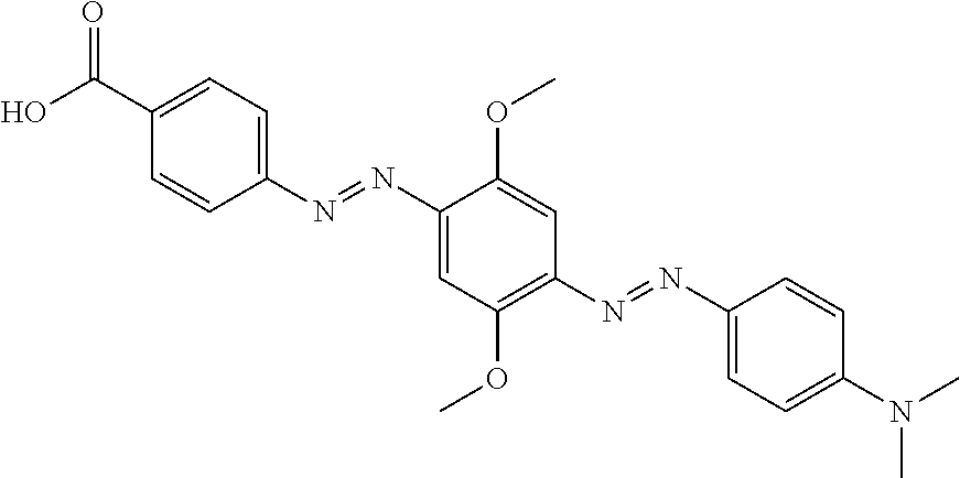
C1(C(O)=O)=CC=C(N=NC2=CC(OC)=C(N=NC3=CC=C(N(C)C)C=C3)C=C2OC)C=C1
